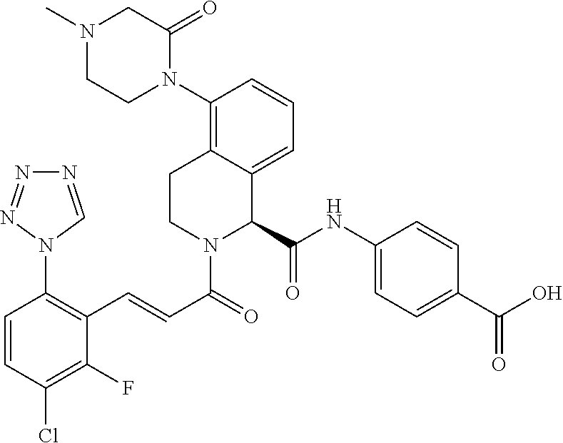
C1(N2C=NN=N2)=C(C=CC(N2C(C(=O)NC3=CC=C(C(=O)O)C=C3)C3=CC=CC(N4CCN(C)CC4=O)=C3CC2)=O)C(F)=C(Cl)C=C1
